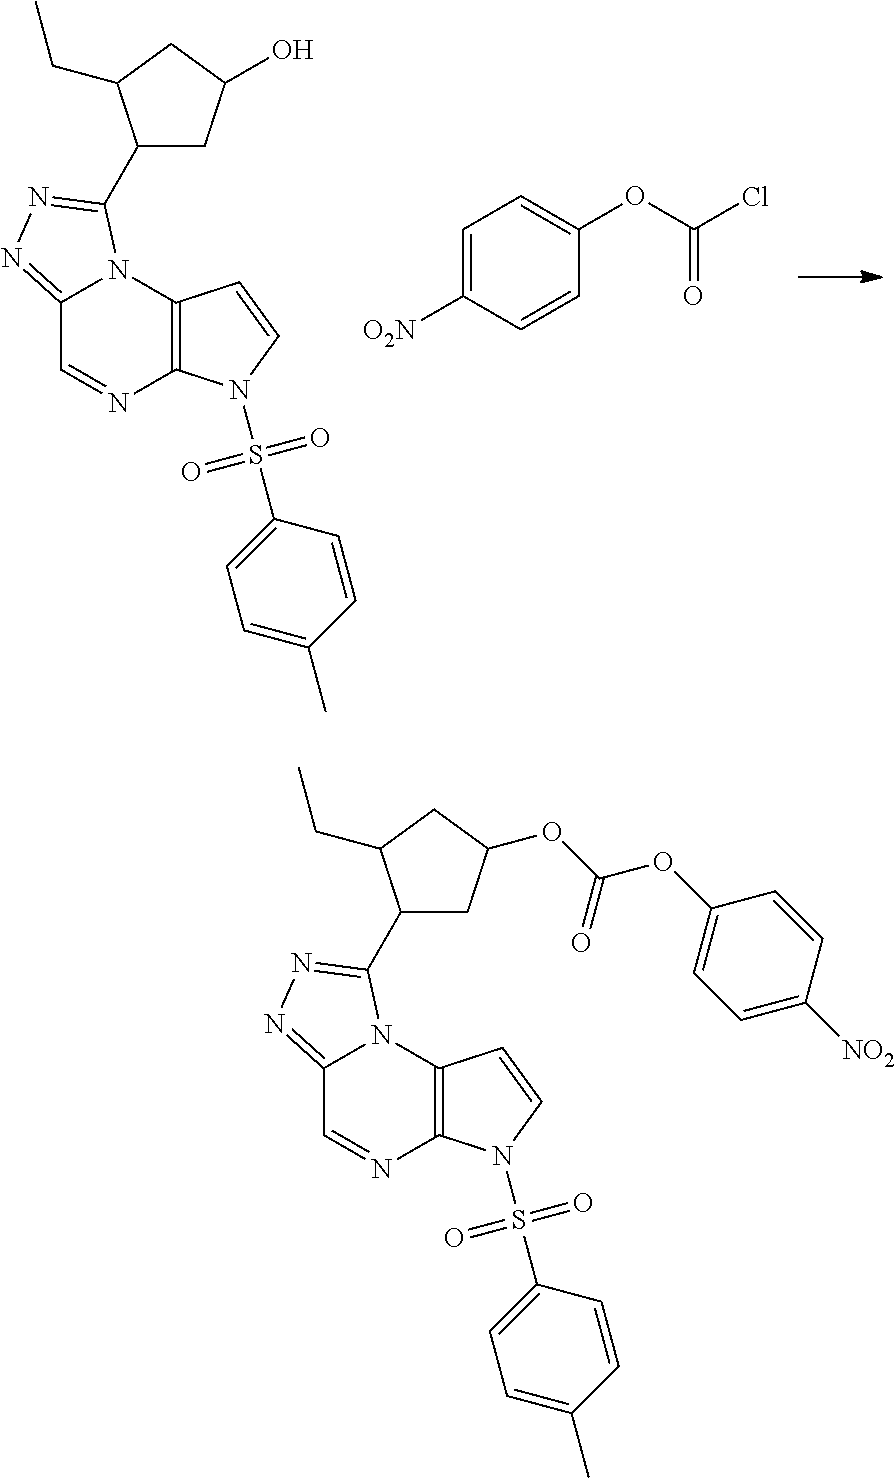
C12=NN=C(C3CC(O)CC3CC)N1C1=C(N=C2)N(S(=O)(=O)C2=CC=C(C)C=C2)C=C1.C1=C([O2N])C=CC(OC(=O)Cl)=C1.C12=NN=C(C3CC(OC(=O)OC4=CC=C([NO2])C=C4)CC3CC)N1C1=C(N=C2)N(S(=O)(=O)C2=CC=C(C)C=C2)C=C1
